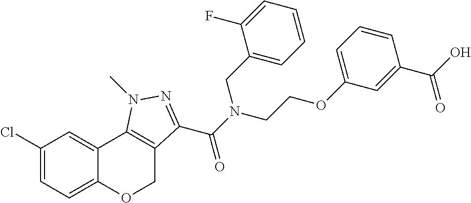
C1(Cl)=CC=C2C(=C1)C1=C(CO2)C(C(N(CCOC2=CC=CC(C(=O)O)=C2)CC2=CC=CC=C2F)=O)=NN1C
